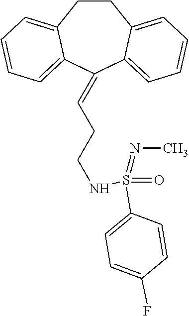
C1CC2=CC=CC=C2C(=CCCNS(=O)(=NC)C2=CC=C(F)C=C2)C2=CC=CC=C12
